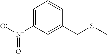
C1=C([N+]([O-])=O)C=C(CSC)C=C1
